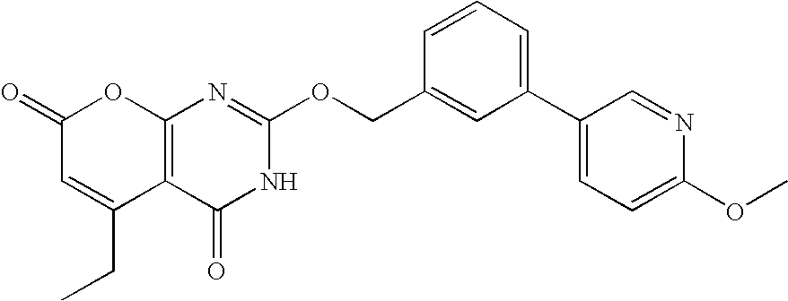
C12=C(C(=O)NC(OCC3=CC(C4=CC=C(OC)N=C4)=CC=C3)=N1)C(CC)=CC(=O)O2
